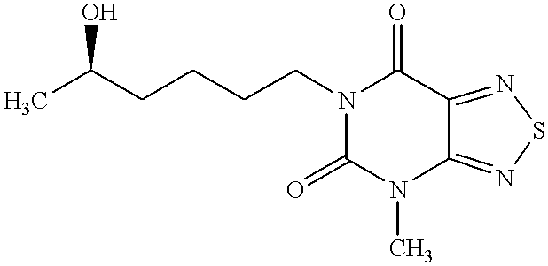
CC(CCCCN1C(=O)C2=NSN=C2N(C)C1=O)O
